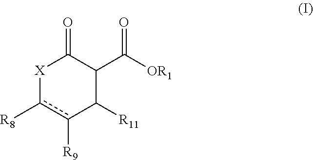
[X]1c([R8])c([R9])C([R11])C(C([OR1])=O)C1=O
